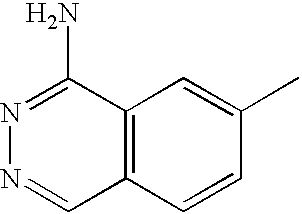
C12=C(C=CC(C)=C1)C=NN=C2N
